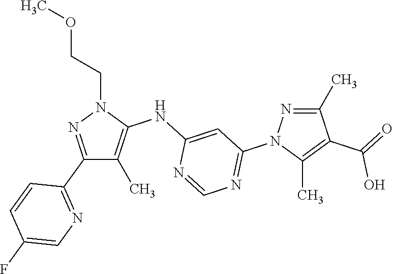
C1(C2=NC=C(F)C=C2)=NN(CCOC)C(NC2=CC(N3N=C(C)C(C(=O)O)=C3C)=NC=N2)=C1C
